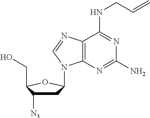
C12=C(N=C(N)N=C1NCC=C)N(C1CC([N3])C(CO)O1)C=N2
